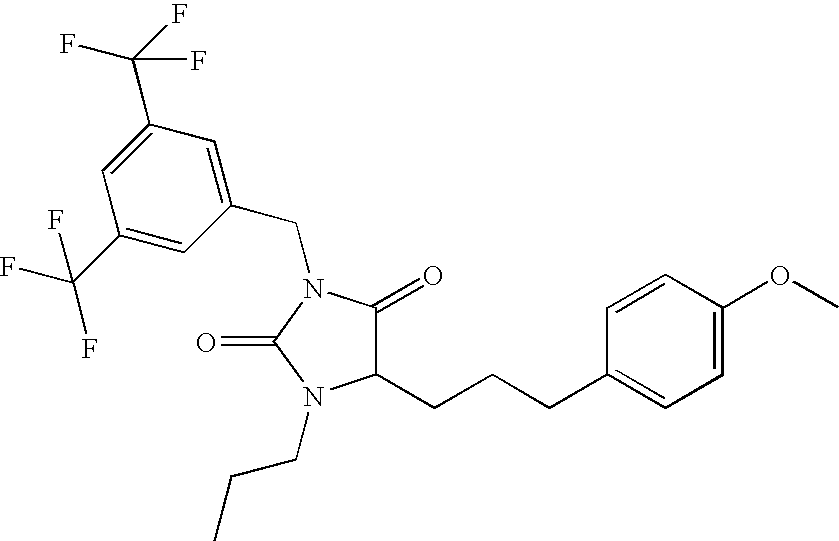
C1(C(F)(F)F)=CC(CN2C(=O)C(CCCC3=CC=C(OC)C=C3)N(CCC)C2=O)=CC(C(F)(F)F)=C1
